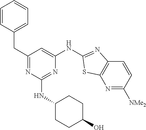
C1=CC(CC2=NC(NC3CCC(O)CC3)=NC(NC3=NC4=C(N=C([NMe2])C=C4)S3)=C2)=CC=C1
